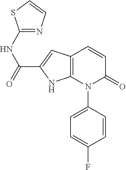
C12=C(C=CC(=O)N1C1=CC=C(F)C=C1)C=C(C(=O)NC1=NC=CS1)N2
